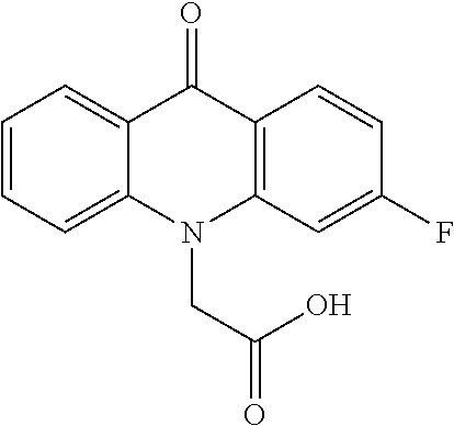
C12=CC=CC=C1C(=O)C1=C(N2CC(=O)O)C=C(F)C=C1
